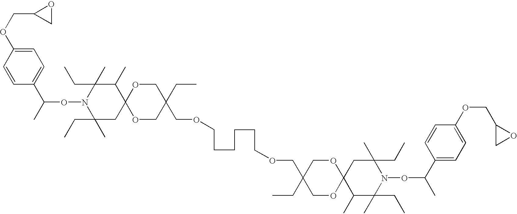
C1=CC(OCC2CO2)=CC=C1C(C)ON1C(C)(CC)CC2(C(C)C1(C)CC)OCC(CC)(COCCCCCCOCC1(CC)COC3(OC1)C(C)C(C)(CC)N(OC(C)C1=CC=C(OCC4CO4)C=C1)C(C)(CC)C3)CO2
